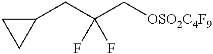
C1(CC(C[OSO2C4F9])(F)F)CC1
